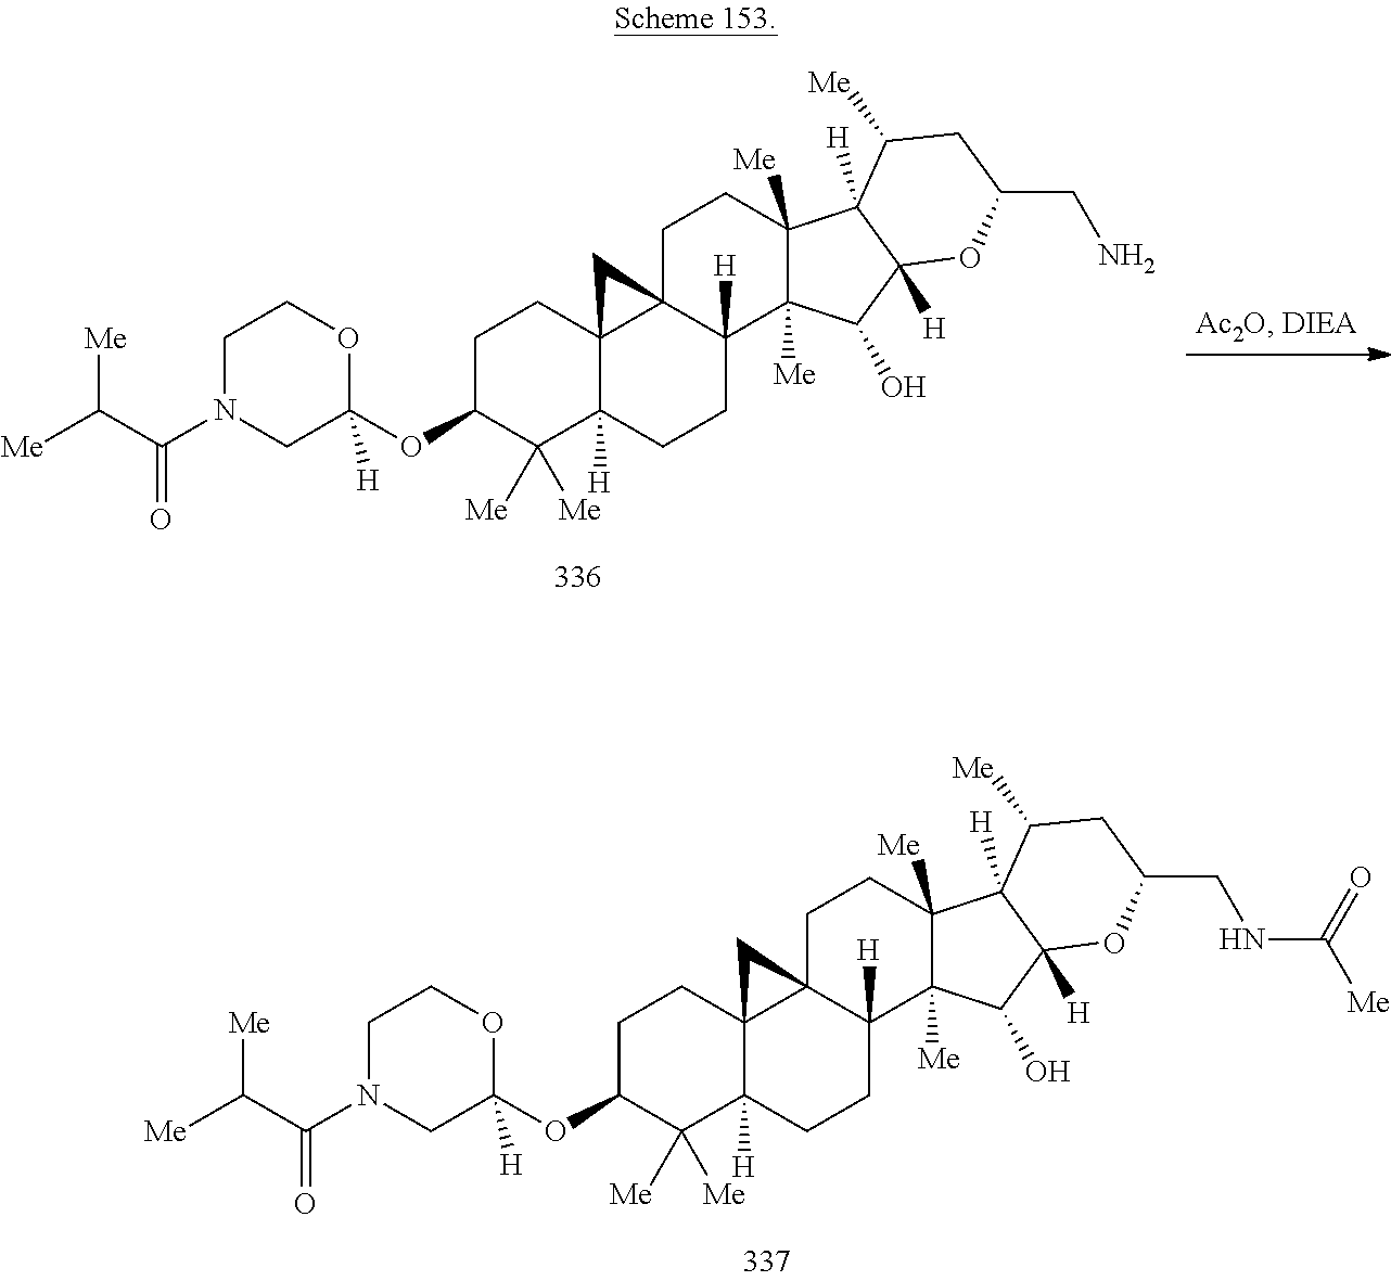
C1N(C(C([Me])[Me])=O)CC(OC2C([Me])([Me])C3([H])C4(CC2)C2(C([H])(CC3)C3([Me])C([Me])(CC2)C2([H])C([H])(C3O)OC(CNC([Me])=O)CC2[Me])C4)([H])OC1.C1N(C(C([Me])[Me])=O)CC(OC2C([Me])([Me])C3([H])C4(CC2)C2(C([H])(CC3)C3([Me])C([Me])(CC2)C2([H])C([H])(C3O)OC(CN)CC2[Me])C4)([H])OC1
